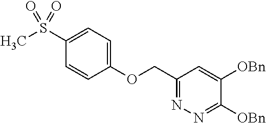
C(C1=NN=C([OBn])C([OBn])=C1)OC1=CC=C(S(C)(=O)=O)C=C1
